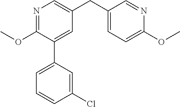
C1(OC)=NC=C(CC2=CC=C(OC)N=C2)C=C1C1=CC=CC(Cl)=C1
